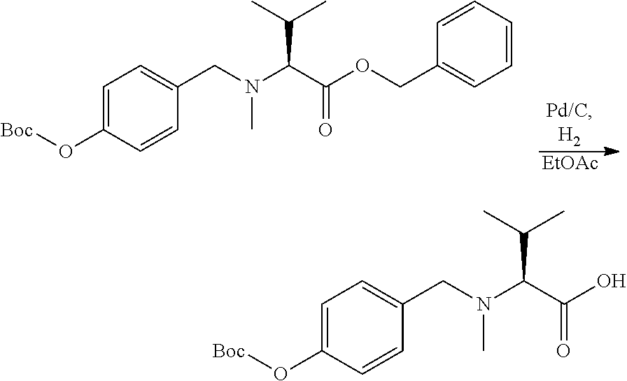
OC(C(N(C)CC1=CC=C(O[Boc])C=C1)C(C)C)=O.C1=CC=CC=C1COC(C(N(C)CC1=CC=C(O[Boc])C=C1)C(C)C)=O.[EtOAc]
